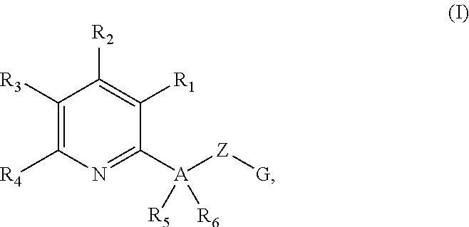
C1([R3])=C([R4])N=C([A]([Z][G])([R5])[R6])C([R1])=C1[R2]
